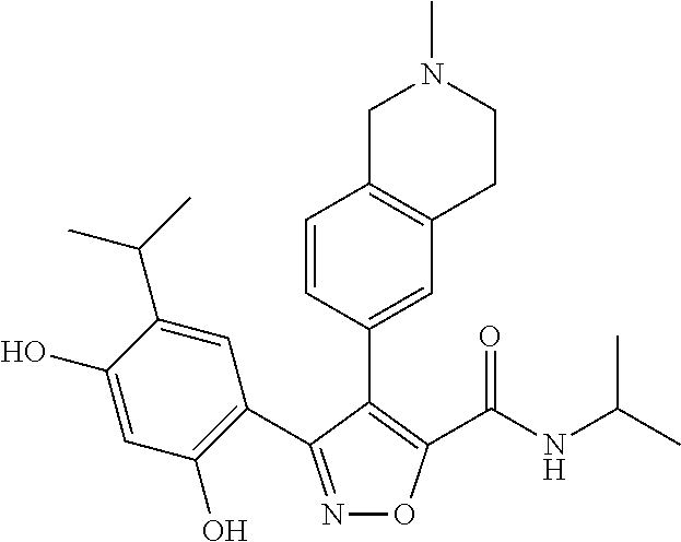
N1=C(C2=C(O)C=C(O)C(C(C)C)=C2)C(C2=CC3=C(C=C2)CN(C)CC3)=C(C(NC(C)C)=O)O1
